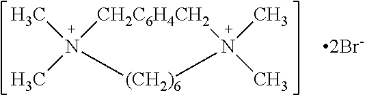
N1(C)(C)[CH2C6H4CH2]N(C)(C)[(CH2)6]1
